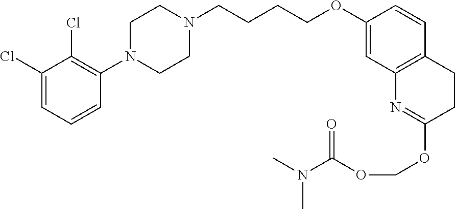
C1(Cl)=CC=CC(N2CCN(CCCCOC3=CC4=C(C=C3)CCC(OCOC(N(C)C)=O)=N4)CC2)=C1Cl
